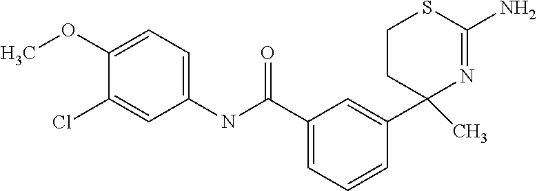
C1(C(=O)NC2=CC=C(OC)C(Cl)=C2)=CC=CC(C2(C)N=C(N)SCC2)=C1
